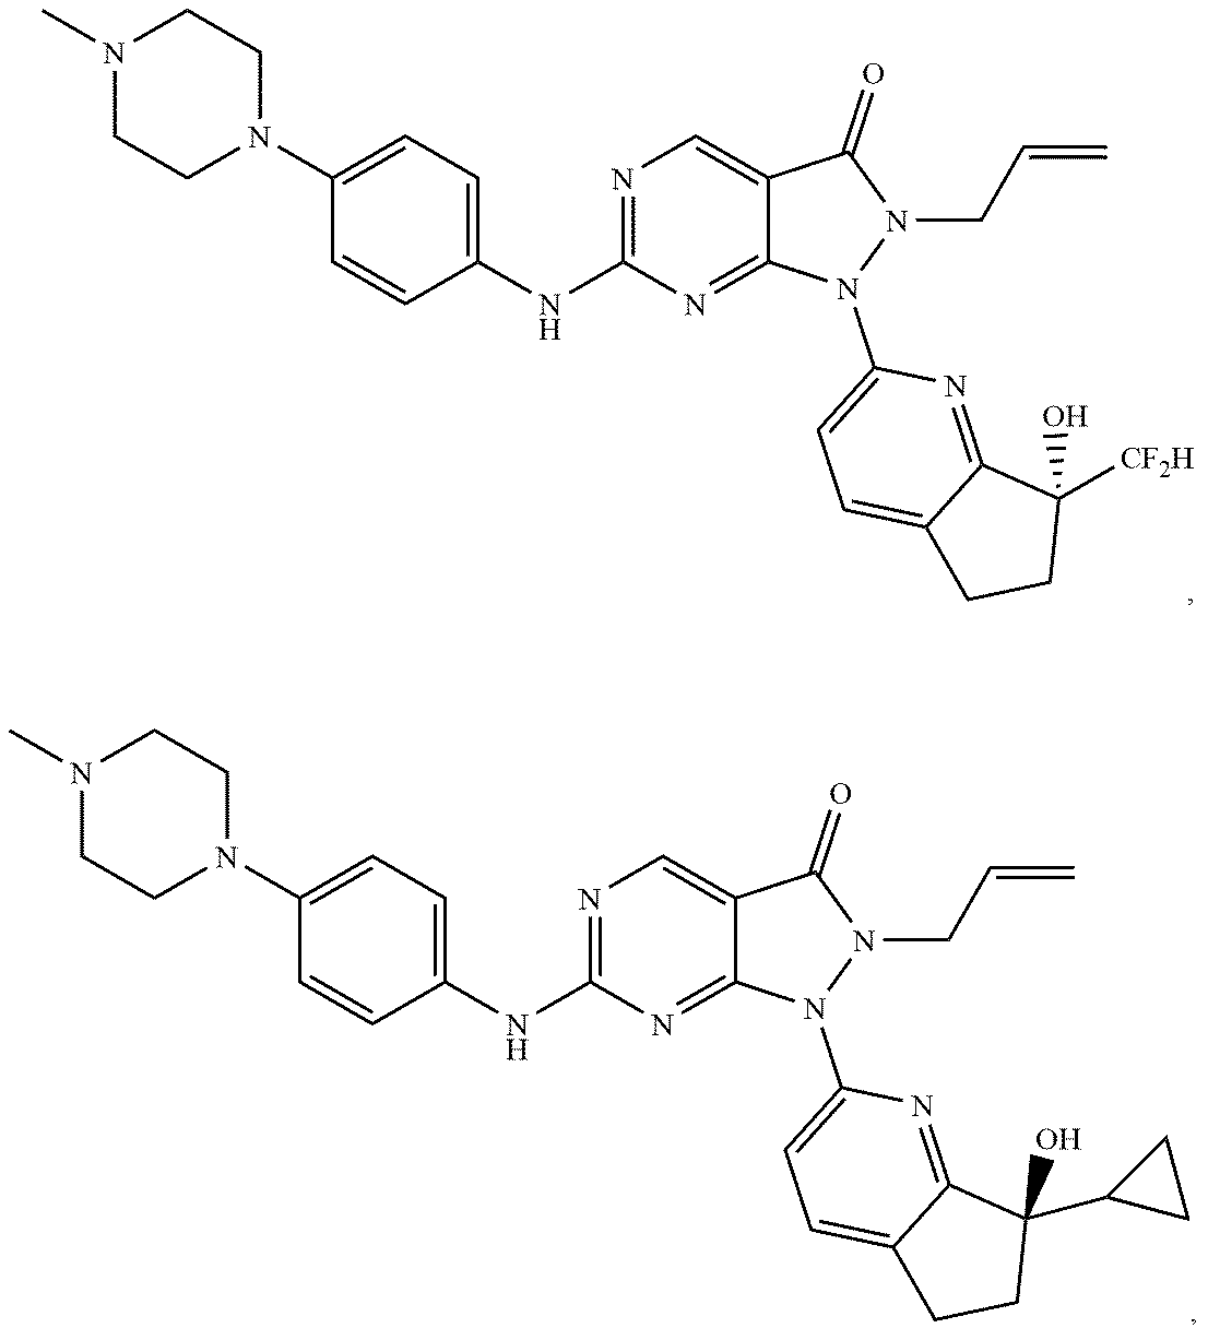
N1(C)CCN(C2=CC=C(NC3=NC=C4C(=N3)N(C3=CC=C5C(=N3)C(O)(C3CC3)CC5)N(CC=C)C4=O)C=C2)CC1.N1(C)CCN(C2=CC=C(NC3=NC=C4C(=N3)N(C3=CC=C5C(=N3)C([CF2H])(O)CC5)N(CC=C)C4=O)C=C2)CC1
